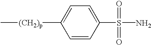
C1=C([(CH2)p]C)C=CC(S(N)(=O)=O)=C1
